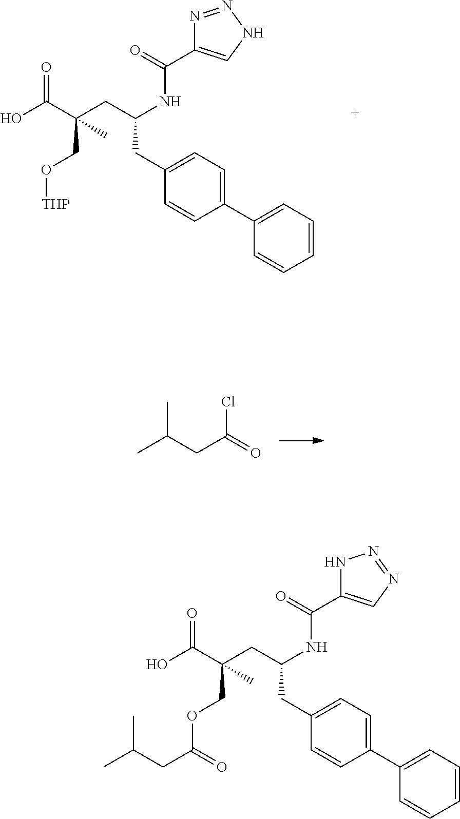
OC(C(CC(NC(=O)C1=CNN=N1)CC1=CC=C(C2=CC=CC=C2)C=C1)(CO[THP])C)=O.C(C(=O)Cl)C(C)C.C(C(CC(NC(=O)C1=CN=NN1)CC1=CC=C(C2=CC=CC=C2)C=C1)(COC(CC(C)C)=O)C)(=O)O
